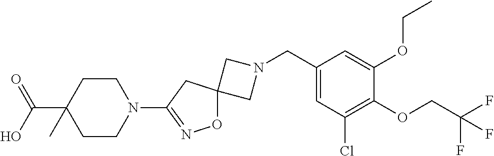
C1N(CC2=CC(Cl)=C(OCC(F)(F)F)C(OCC)=C2)CC12ON=C(N1CCC(C(O)=O)(C)CC1)C2
